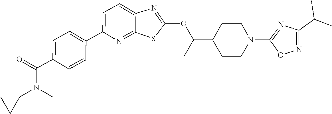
C1=C(C2=CC=C(C(=O)N(C3CC3)C)C=C2)N=C2C(=C1)N=C(OC(C1CCN(C3=NC(C(C)C)=NO3)CC1)C)S2
